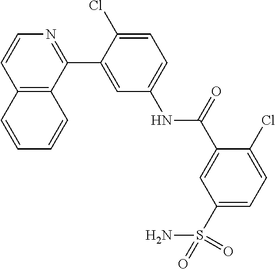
C12=C(C(C3=CC(NC(C4=CC(S(=O)(N)=O)=CC=C4Cl)=O)=CC=C3Cl)=NC=C1)C=CC=C2
